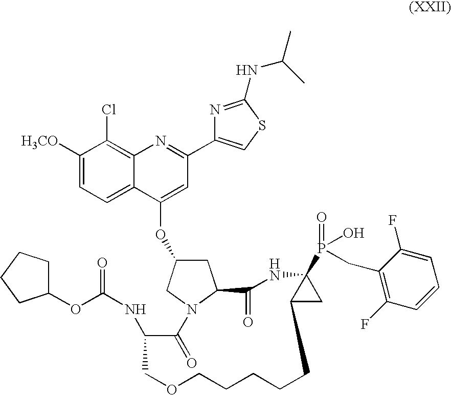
N12C(CC(OC3=CC(C4=CSC(NC(C)C)=N4)=NC4=C(Cl)C([H3CO])=CC=C34)C1)C(=O)NC1(P(=O)(O)CC3=C(F)C=CC=C3F)C(C1)CCCCCOCC(NC(OC1CCCC1)=O)C2=O
